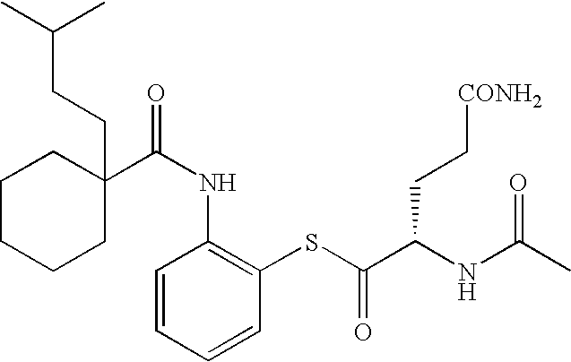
C1CCCC(C(NC2=C(SC(C(NC(C)=O)CC[CONH2])=O)C=CC=C2)=O)(CCC(C)C)C1
